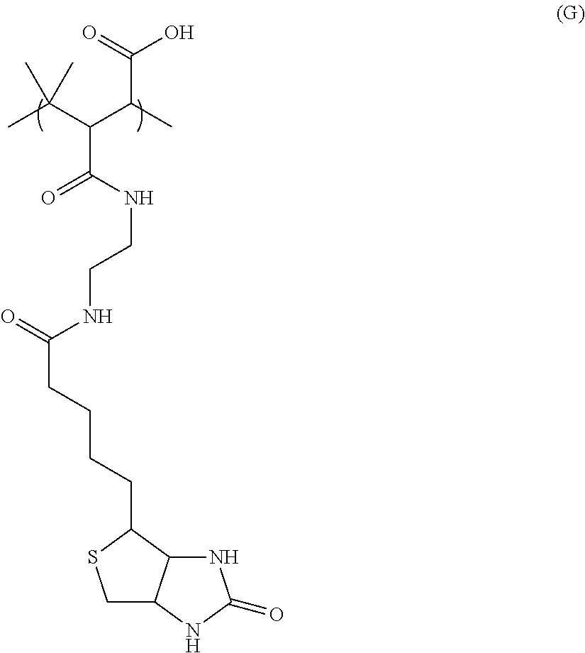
C1C2C(C(CCCCC(NCCNC(=O)C(C(C(O)=O)C)C(C)(C)C)=O)S1)NC(=O)N2
